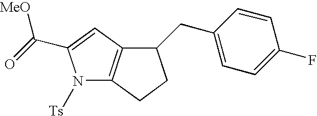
N1([Ts])C2=C(C=C1C(=O)[MeO])C(CC1=CC=C(F)C=C1)CC2
